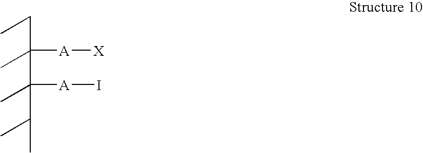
C(C(C)(C(C)(C(C)C)[A]I)[A][X])C
